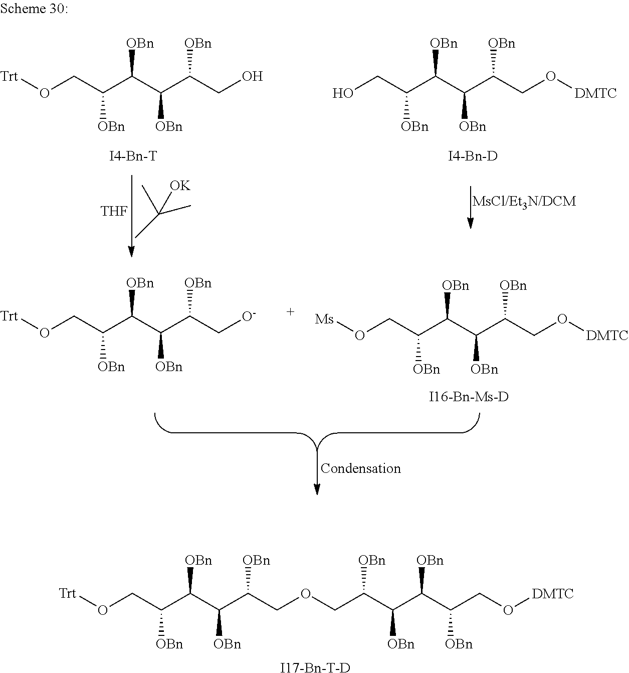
[Trt]OCC(C(C(C(COCC(C(C(C(CO[DMTC])[OBn])[OBn])[OBn])[OBn])[OBn])[OBn])[OBn])[OBn].[I17-Bn-T-D].[Trt]OCC(C(C(C(CO)[OBn])[OBn])[OBn])[OBn].CC([OK])(C)C.[THF].[Trt]OCC(C(C(C(C[O-])[OBn])[OBn])[OBn])[OBn].OCC(C(C(C(CO[DMTC])[OBn])[OBn])[OBn])[OBn].[Ms]OCC(C(C(C(CO[DMTC])[OBn])[OBn])[OBn])[OBn].[I4-Bn-T].[I4-Bn-D]
